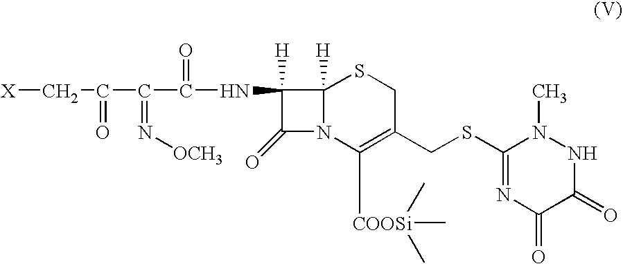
[X]CC(C(C(NC1([H])C(=O)N2C1([H])SCC(CSC1=NC(=O)C(=O)NN1C)=C2[COOSi](C)(C)C)=O)=N[OCH3])=O
